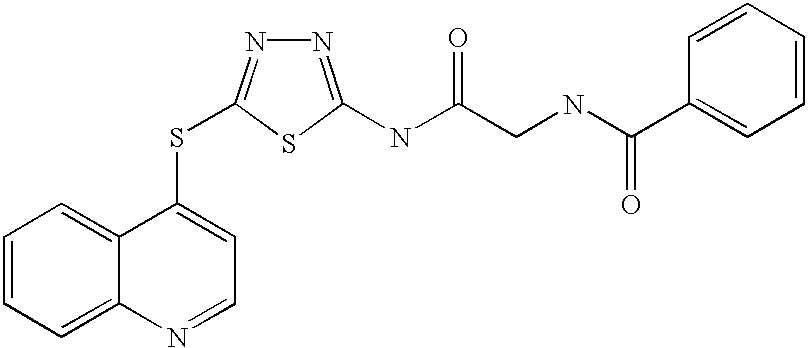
C1=CC=C2C(=C1)C(SC1=NN=C(NC(=O)CNC(C3=CC=CC=C3)=O)S1)=CC=N2
